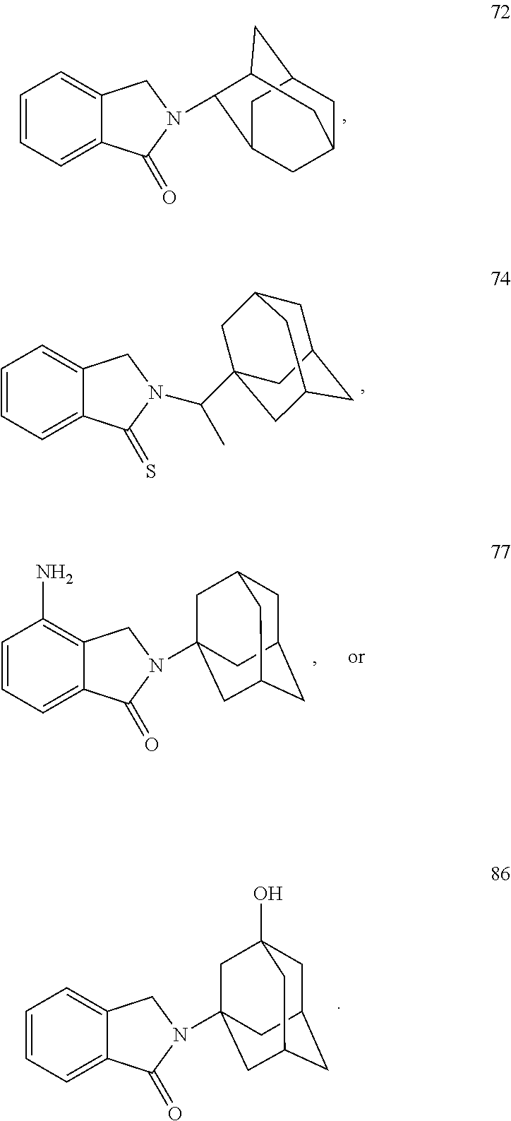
C1=CC=C2C(=C1)CN(C1C3CC4CC(CC1C4)C3)C2=O.C1=CC=C2C(=C1)CN(C(C13CC4CC(CC(C1)C4)C3)C)C2=S.C1=CC=C2C(=C1N)CN(C13CC4CC(CC(C1)C4)C3)C2=O.C1=CC=C2C(=C1)CN(C13CC4(O)CC(CC(C1)C4)C3)C2=O
